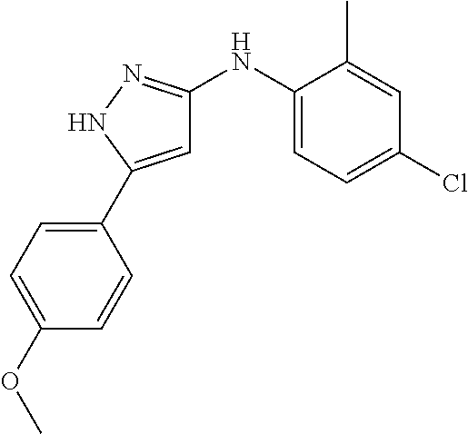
C1=C(C2=CC=C(OC)C=C2)NN=C1NC1=CC=C(Cl)C=C1C
